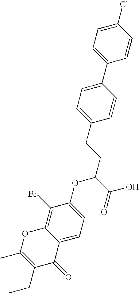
C1(Cl)=CC=C(C2=CC=C(CCC(C(O)=O)OC3=CC=C4C(=C3Br)OC(C)=C(CC)C4=O)C=C2)C=C1
